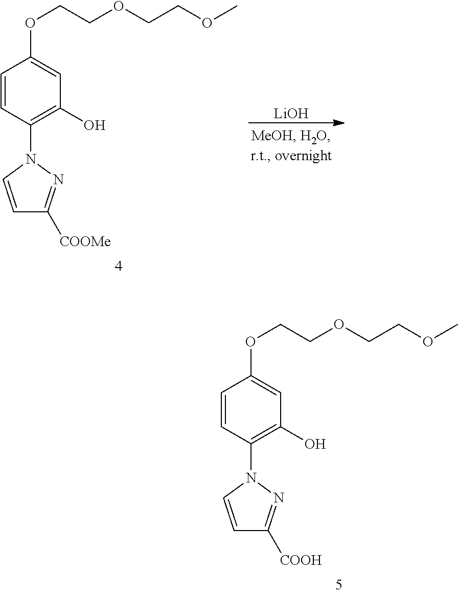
C1=CC(N2C=CC([COOMe])=N2)=C(O)C=C1OCCOCCOC.[LiOH].C1=CC(N2C=CC([COOH])=N2)=C(O)C=C1OCCOCCOC
